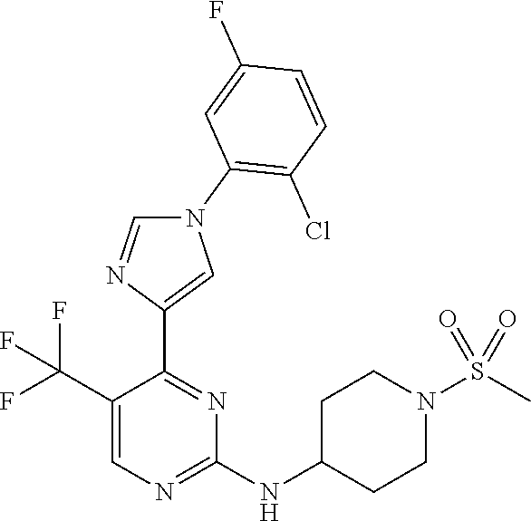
N1(C2=C(Cl)C=CC(F)=C2)C=NC(C2=NC(NC3CCN(S(C)(=O)=O)CC3)=NC=C2C(F)(F)F)=C1
